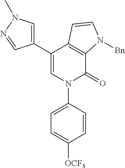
C1(C2=CN(C3=CC=C([OCF3])C=C3)C(=O)C3=C2C=CN3[Bn])=CN(C)N=C1
